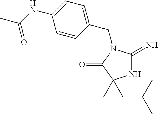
N1C(=N)N(CC2=CC=C(NC(C)=O)C=C2)C(=O)C1(C)CC(C)C
